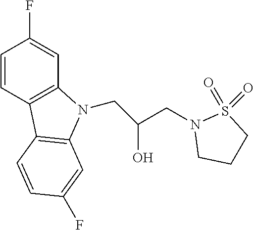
C1=CC2=C(C=C1F)N(CC(CN1CCCS1(=O)=O)O)C1=C2C=CC(F)=C1
